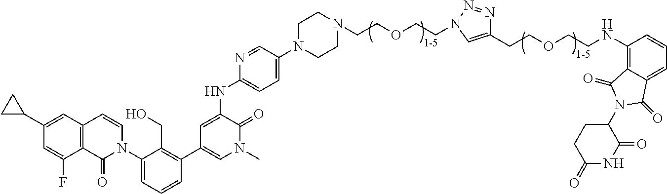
C12=C(C=C(C3CC3)C=C1F)C=CN(C1=CC=CC(C3=CN(C)C(=O)C(NC4=CC=C(N5CCN(CCOCCN6N=NC(CCOCCNC7=C8C(=CC=C7)C(=O)N(C7CCC(=O)NC7=O)C8=O)=C6)CC5)C=N4)=C3)=C1CO)C2=O
